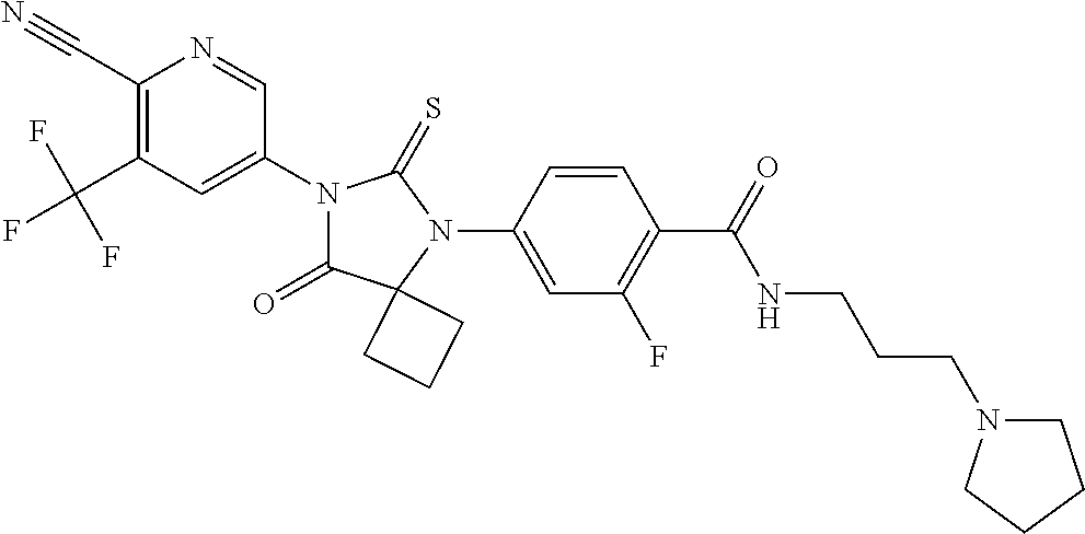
C1(C#N)=C(C(F)(F)F)C=C(N2C(=O)C3(N(C4=CC(F)=C(C(NCCCN5CCCC5)=O)C=C4)C2=S)CCC3)C=N1
